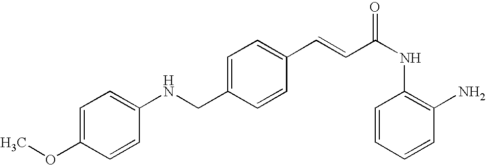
C1(C=CC(NC2=C(N)C=CC=C2)=O)=CC=C(CNC2=CC=C(OC)C=C2)C=C1
